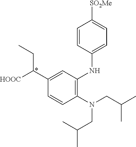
C1(N(CC(C)C)CC(C)C)=C(NC2=CC=C([SO2Me])C=C2)C=C(C([HOOC])CC)C=C1
